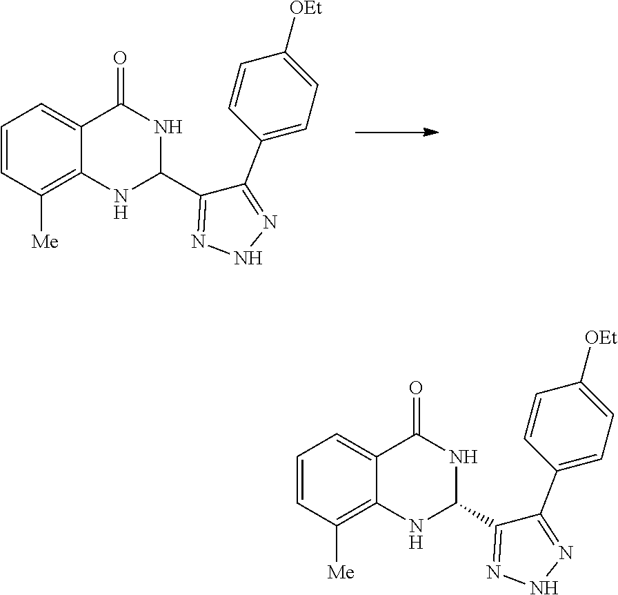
C1=CC([Me])=C2C(=C1)C(=O)NC(C1=NNN=C1C1=CC=C([OEt])C=C1)N2.C1=CC([Me])=C2C(=C1)C(=O)NC(C1=NNN=C1C1=CC=C([OEt])C=C1)N2
